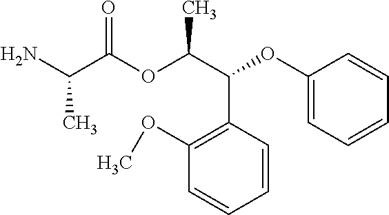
CC(C(=O)OC(C(C1=C(OC)C=CC=C1)OC1=CC=CC=C1)C)N
